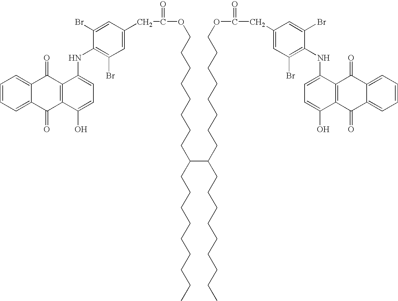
C1=CC=C2C(=C1)C(=O)C1=C(C2=O)C(O)=CC=C1NC1=C(Br)C=C(CC(OCCCCCCCCC(CCCCCCCCC)C(CCCCCCCCOC(CC2=CC(Br)=C(NC3=CC=C(O)C4=C3C(=O)C3=CC=CC=C3C4=O)C(Br)=C2)=O)CCCCCCCCC)=O)C=C1Br
